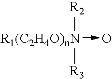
[R1(C2H4O)nN](->O)([R2])[R3]
